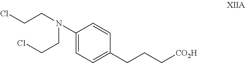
C1(N(CCCl)CCCl)=CC=C(CCC[CO2H])C=C1
